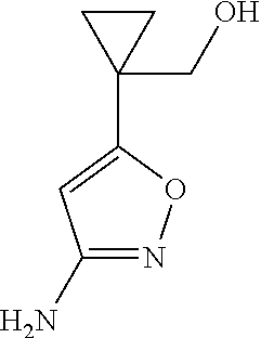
C1(N)=NOC(C2(CO)CC2)=C1
